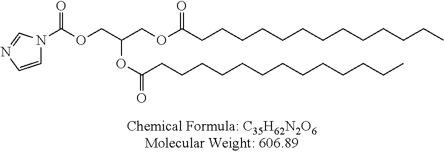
C1=CN=CN1C(OCC(COC(CCCCCCCCCCCCC)=O)OC(CCCCCCCCCCCCC)=O)=O
